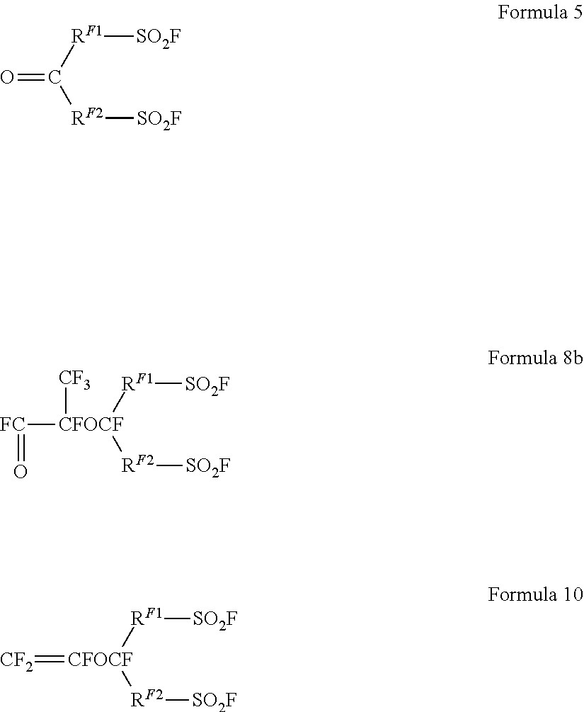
[FC]([CFOCF]([CF3])([RF1][SO2F])[RF2][SO2F])=O.[CF2]=[CFOCF]([RF1][SO2F])[RF2][SO2F].O=C([RF1][SO2F])[RF2][SO2F]
